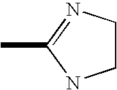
CC1=NCCN1
